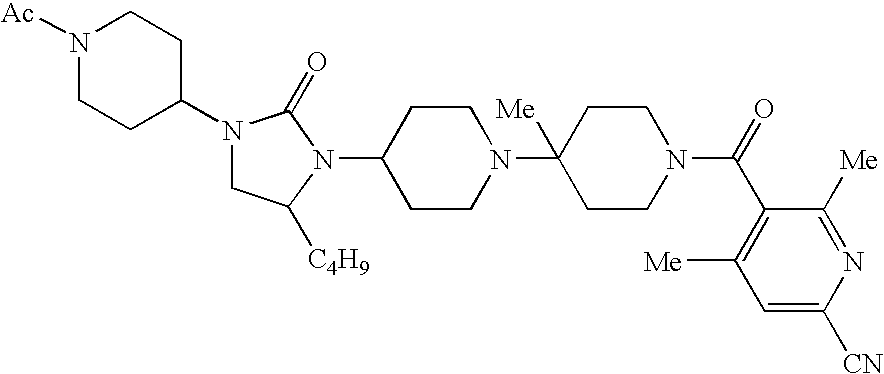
N1([Ac])CCC(N2CC([C4H9])N(C3CCN(C4([Me])CCN(C(=O)C5=C([Me])C=C([CN])N=C5[Me])CC4)CC3)C2=O)CC1
